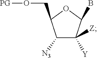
C1([N3])C([Y])([Z])C(B)OC1CO[PG]
